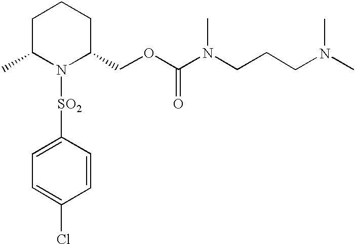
C1([SO2]N2C(COC(N(CCCN(C)C)C)=O)CCCC2C)=CC=C(Cl)C=C1
